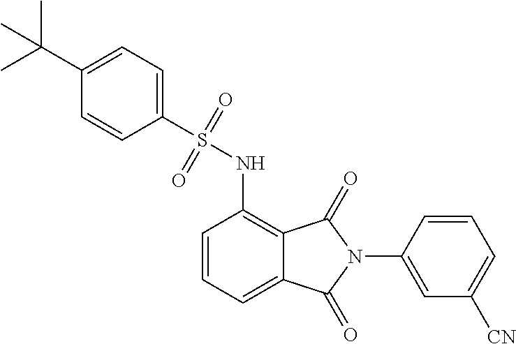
C1=CC=C2C(=C1NS(C1=CC=C(C(C)(C)C)C=C1)(=O)=O)C(=O)N(C1=CC([CN])=CC=C1)C2=O
